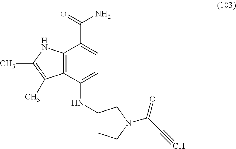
C12=C(C(NC3CCN(C(=O)C#C)C3)=CC=C1C(=O)N)C(C)=C(C)N2
